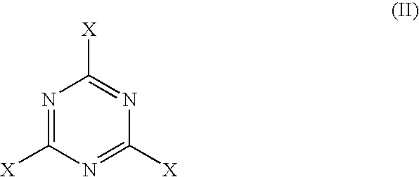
N1=C([X])N=C([X])N=C1[X]
